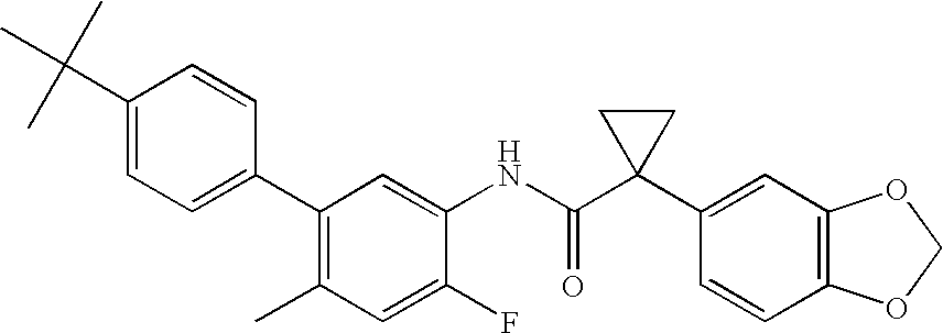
C1(F)=CC(C)=C(C2=CC=C(C(C)(C)C)C=C2)C=C1NC(C1(C2=CC3=C(C=C2)OCO3)CC1)=O
